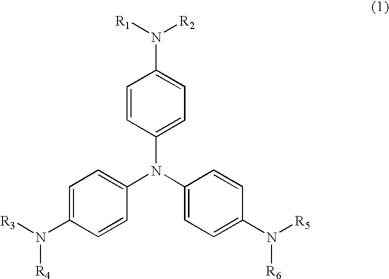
C1=CC(N(C2=CC=C(N([R6])[R5])C=C2)C2=CC=C(N([R4])[R3])C=C2)=CC=C1N([R1])[R2]
